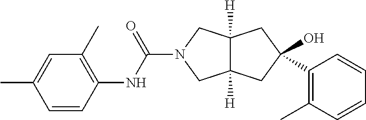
C1=CC(NC(=O)N2CC3([H])C([H])(C2)CC(O)(C2=C(C)C=CC=C2)C3)=C(C)C=C1C
